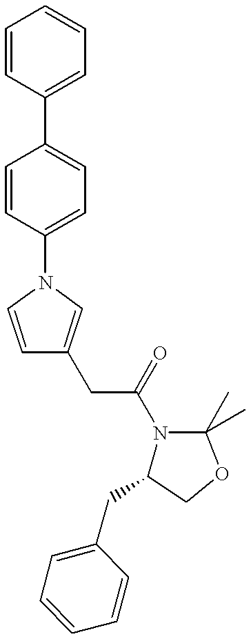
C1=CC(C2=CC=C(N3C=CC(CC(N4C(CC5=CC=CC=C5)COC4(C)C)=O)=C3)C=C2)=CC=C1
